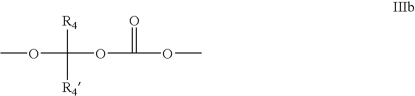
COC(OC(OC)=O)([R4])[R4]
